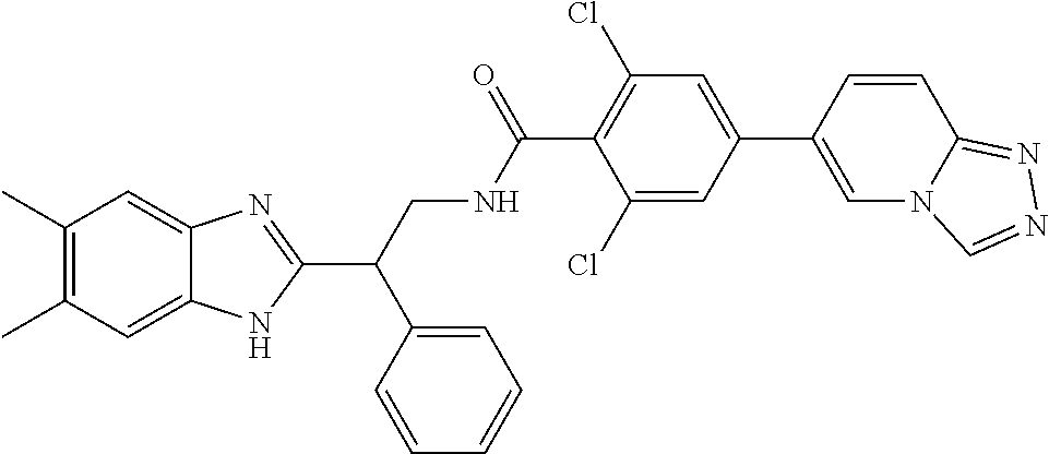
C1(C)=C(C)C=C2C(=C1)N=C(C(CNC(C1=C(Cl)C=C(C3=CN4C(=NN=C4)C=C3)C=C1Cl)=O)C1=CC=CC=C1)N2
